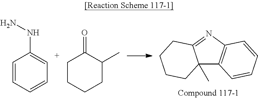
C1=CC=CC=C1NN.C1CC(=O)C(C)CC1.C12(C)C3=C(N=C1CCCC2)C=CC=C3
